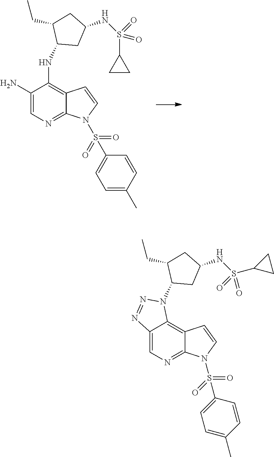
C12=CN=C3C(=C1N(C1CC(NS(C4CC4)(=O)=O)CC1CC)N=N2)C=CN3S(C1=CC=C(C)C=C1)(=O)=O.C1(N)=CN=C2C(=C1NC1CC(NS(C3CC3)(=O)=O)CC1CC)C=CN2S(=O)(=O)C1=CC=C(C)C=C1
